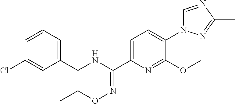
C1=CC=C(C2C(C)ON=C(C3=CC=C(N4C=NC(C)=N4)C(OC)=N3)N2)C=C1Cl
